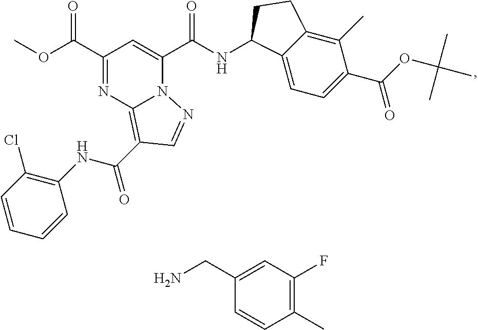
C1(C(OC)=O)=NC2=C(C(NC3=C(Cl)C=CC=C3)=O)C=NN2C(C(NC2C3=CC=C(C(OC(C)(C)C)=O)C(C)=C3CC2)=O)=C1.C1(CN)=CC(F)=C(C)C=C1
